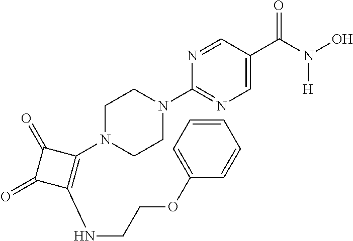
C1(N2CCN(C3=NC=C(C(N(O)[H])=O)C=N3)CC2)=C(NCCOC2=CC=CC=C2)C(=O)C1=O
